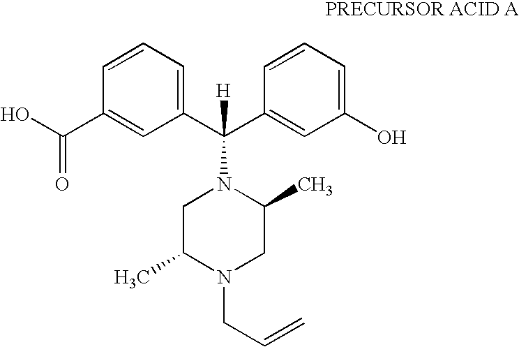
C1=CC=C(C(N2CC(C)N(CC=C)CC2C)(C2=CC(O)=CC=C2)[H])C=C1C(=O)O
